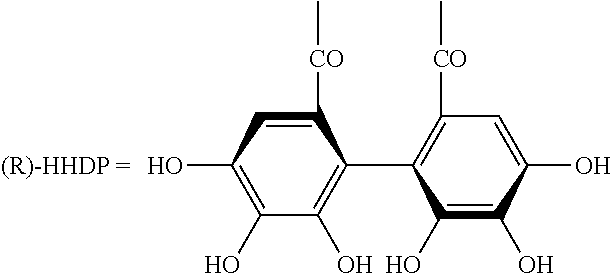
C1(O)=C(O)C(C2=C(O)C(O)=C(O)C=C2[CO]C)=C([CO]C)C=C1O
